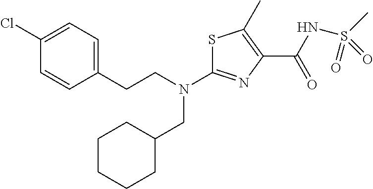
S1C(N(CCC2=CC=C(Cl)C=C2)CC2CCCCC2)=NC(C(NS(C)(=O)=O)=O)=C1C
